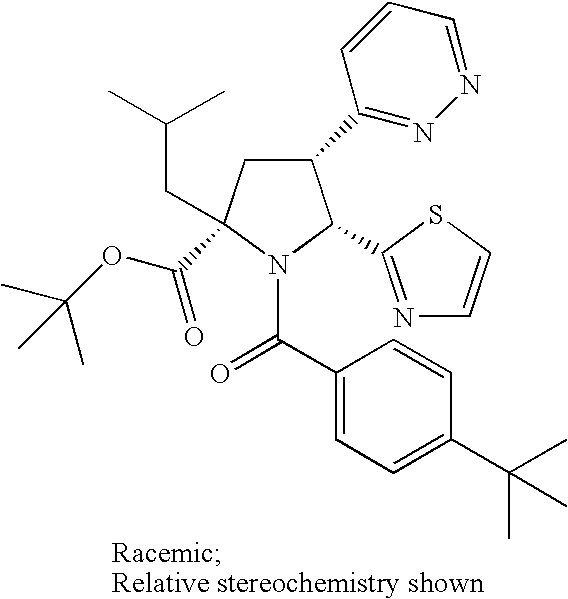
C1(C2=NN=CC=C2)CC(C(OC(C)(C)C)=O)(CC(C)C)N(C(C2=CC=C(C(C)(C)C)C=C2)=O)C1C1=NC=CS1
